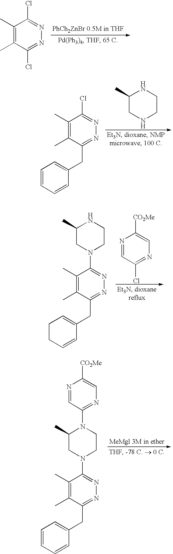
C1(C)=C(C)C(Cl)=NN=C1Cl.C1(C)=C(C)C(CC2=CC=CC=C2)=NN=C1Cl.C1(C)CNCCN1.C1(C)CN(C2=NN=C(CC3=CCCC=C3)C(C)=C2C)CCN1.N1=CC(Cl)=NC=C1[CO2Me].N1=CC(N2C(C)CN(C3=NN=C(CC4=CC=CC=C4)C(C)=C3C)CC2)=NC=C1[CO2Me]
